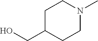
OCC1CCN(C)CC1
